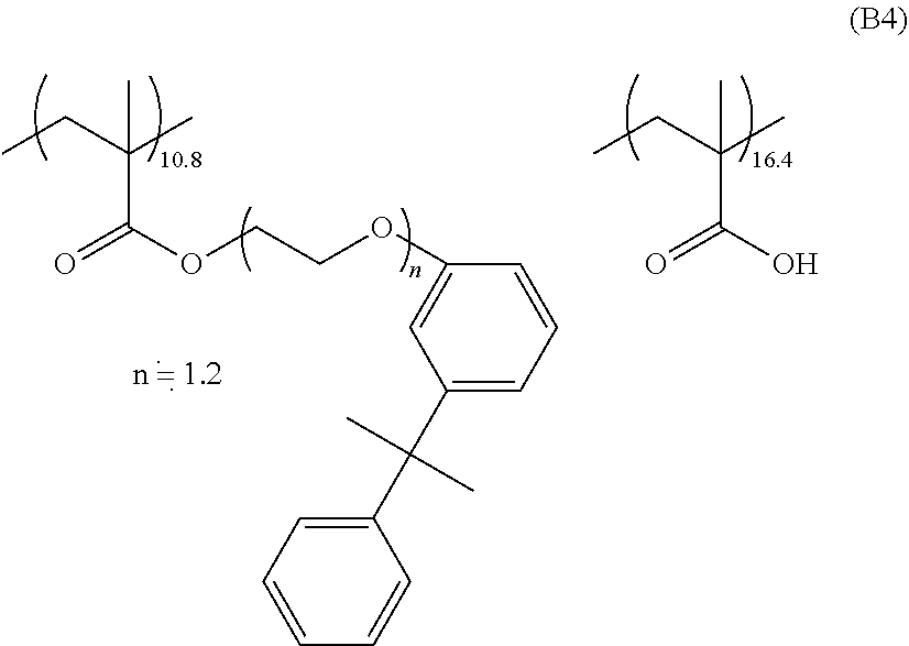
O(C(=O)C(CC)(C)C)CCOC1=CC(C(C2=CC=CC=C2)(C)C)=CC=C1.OC(=O)C(CC)(C)C
